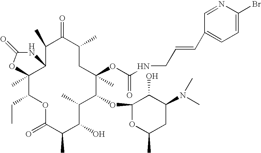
C12(C)C(CC)OC(=O)C(C)C(O)C(C)C(OC3OC(C)CC(N(C)C)C3O)C(C)(OC(NCC=CC3=CC=C(Br)N=C3)=O)CC(C)C(=O)C(C)C1NC(=O)O2
